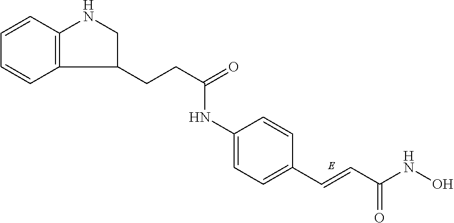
N(C1=CC=C(C=CC(NO)=O)C=C1)C(=O)CCC1CNC2=C1C=CC=C2
